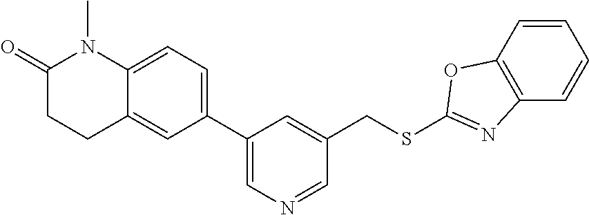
C1(C2=CC=C3C(=C2)CCC(=O)N3C)=CN=CC(CSC2=NC3=C(C=CC=C3)O2)=C1
